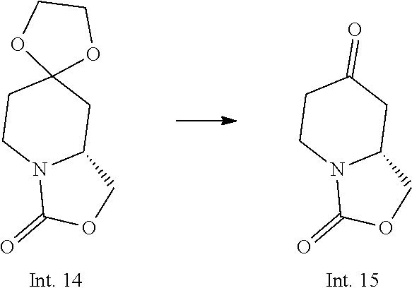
C1CN2C(CC1=O)COC2=O.C1CN2C(CC13OCCO3)COC2=O
